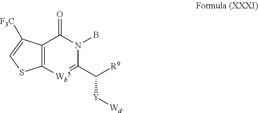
C12=C([Wb5]=C(C([Y][Wd])[R9])N(B)C1=O)SC=C2[F3C]
